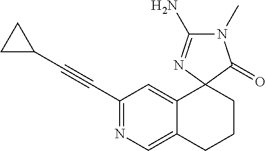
C(C1=NC=C2C(=C1)C1(CCC2)C(=O)N(C)C(N)=N1)#CC1CC1
